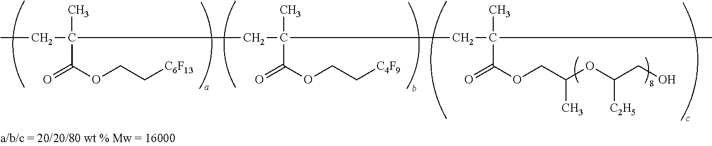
CCC(CC(CC(C)(C)C(OCC(OC(CO)[C2H5])C)=O)(C)C(OCC[C4F9])=O)(C)C(OCC[C6F13])=O
